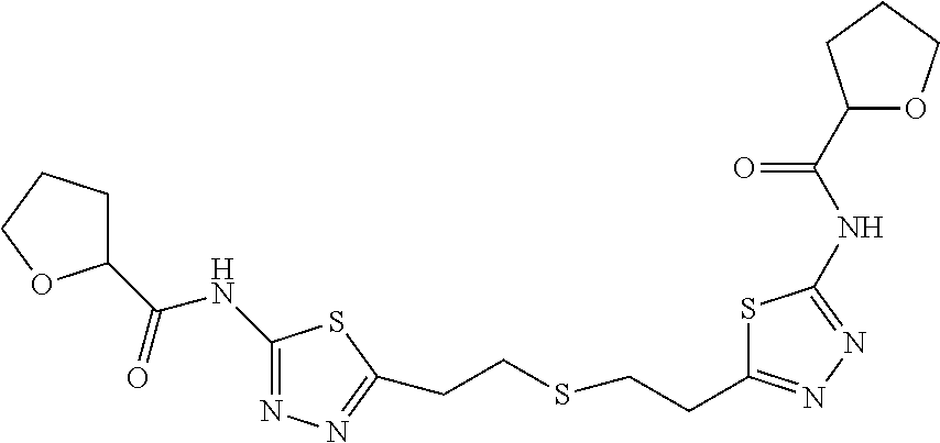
C1(C(=O)NC2=NN=C(CCSCCC3=NN=C(NC(C4OCCC4)=O)S3)S2)CCCO1
